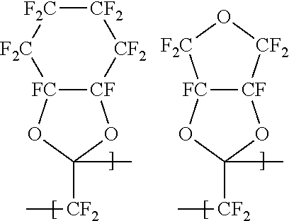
[CF]12[FC](OC(C)([CF2]C)O1)[F2C][F2C][CF2][CF2]2.[CF]12[FC](OC(C)([CF2]C)O1)[F2C]O[CF2]2
